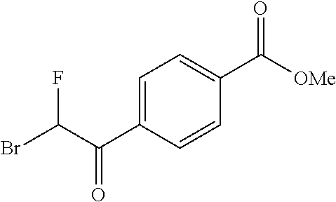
C1=C(C(C(F)Br)=O)C=CC(C([OMe])=O)=C1
